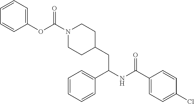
C1=CC(Cl)=CC=C1C(NC(C1=CC=CC=C1)CC1CCN(C(=O)OC2=CC=CC=C2)CC1)=O
